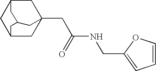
C12CC3(CC(NCC4=CC=CO4)=O)CC(C1)CC(C2)C3
